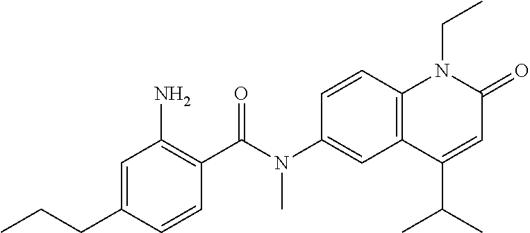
N(C1=CC2=C(C=C1)N(CC)C(=O)C=C2C(C)C)(C(C1=C(N)C=C(CCC)C=C1)=O)C
